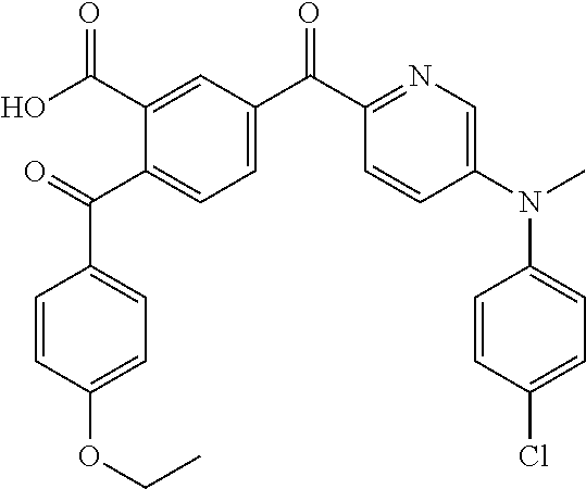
O=C(C1=CC=C(C(C2=NC=C(N(C)C3=CC=C(Cl)C=C3)C=C2)=O)C=C1C(O)=O)C1=CC=C(OCC)C=C1
